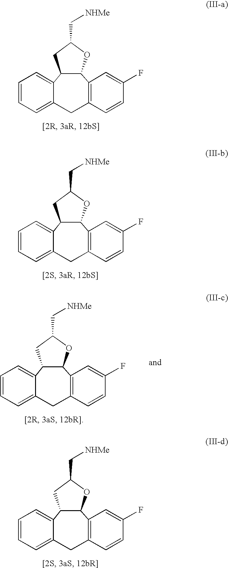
C1=CC=C2C(=C1)C1C(OC(C[NHMe])C1)C1=C(C2)C=CC(F)=C1.C1=CC=C2C(=C1)C1C(OC(C[NHMe])C1)C1=C(C2)C=CC(F)=C1.C1=CC=C2C(=C1)C1C(OC(C[NHMe])C1)C1=C(C2)C=CC(F)=C1.C1=CC=C2C(=C1)C1C(OC(C[NHMe])C1)C1=C(C2)C=CC(F)=C1
